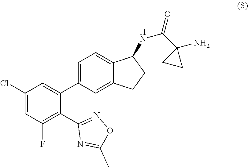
C1(Cl)=CC(F)=C(C2=NOC(C)=N2)C(C2=CC=C3C(=C2)CCC3NC(C2(N)CC2)=O)=C1
